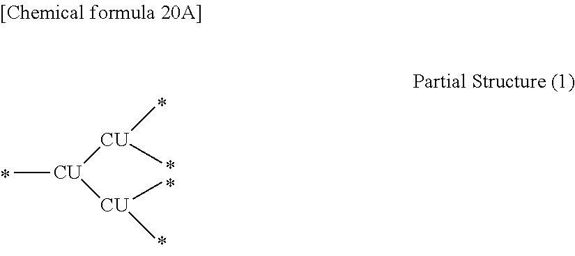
C[CU]([CU](C)C)[CU](C)C
